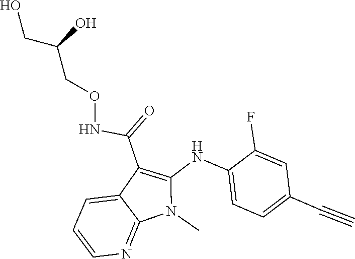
N(C(C1=C(NC2=CC=C(C#C)C=C2F)N(C)C2=NC=CC=C12)=O)OCC(CO)O
